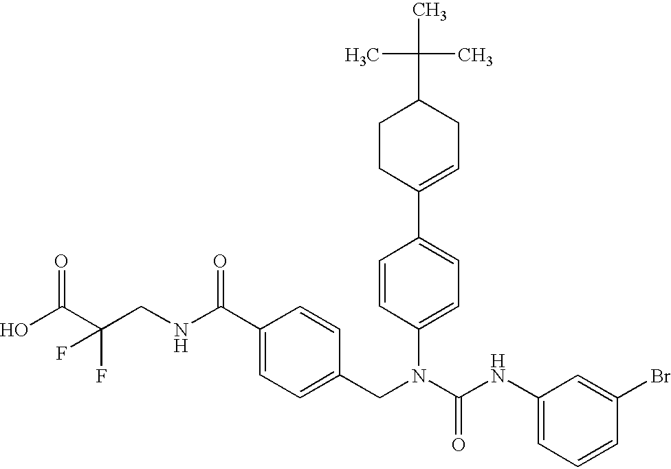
OC(C(CNC(C1=CC=C(CN(C(NC2=CC=CC(Br)=C2)=O)C2=CC=C(C3=CCC(C(C)(C)C)CC3)C=C2)C=C1)=O)(F)F)=O
